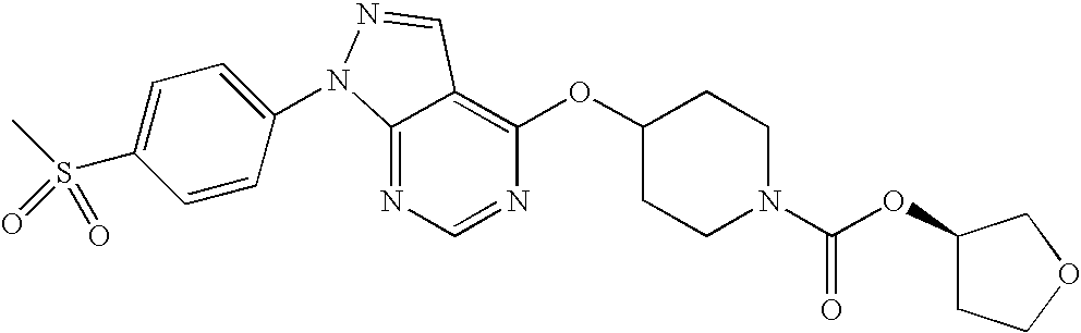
C12=NC=NC(OC3CCN(C(OC4CCOC4)=O)CC3)=C1C=NN2C1=CC=C(S(C)(=O)=O)C=C1
